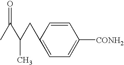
C1=CC(CC(C(C)=O)C)=CC=C1[CONH2]
